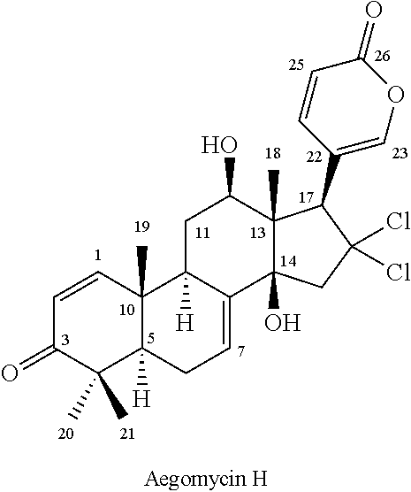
C1=CC2(C)C([H])(C(C)(C)C1=O)CC=C1C2([H])CC(O)C2(C)C1(O)CC(Cl)(Cl)C2C1=COC(=O)C=C1
